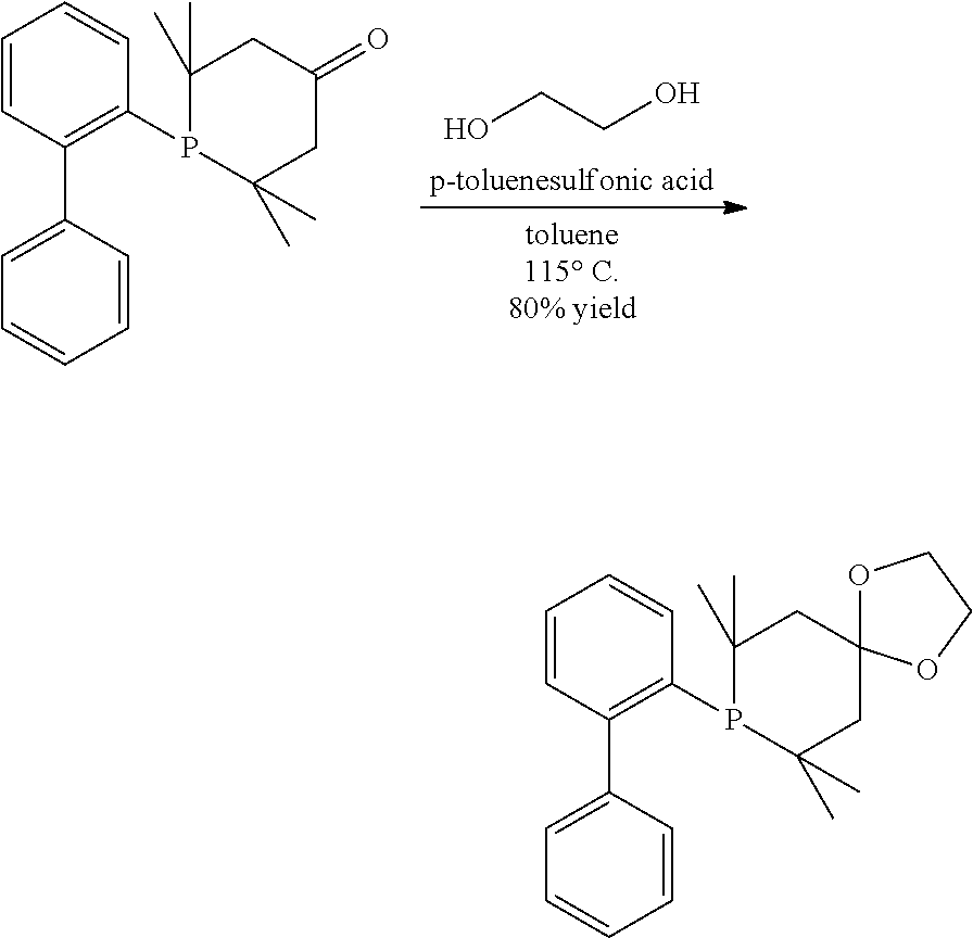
C1=CC(C2=CC=CC=C2)=C(P2C(C)(C)CC(=O)CC2(C)C)C=C1.OCCO.C1=CC(C2=CC=CC=C2)=C(P2C(C)(C)CC3(CC2(C)C)OCCO3)C=C1
